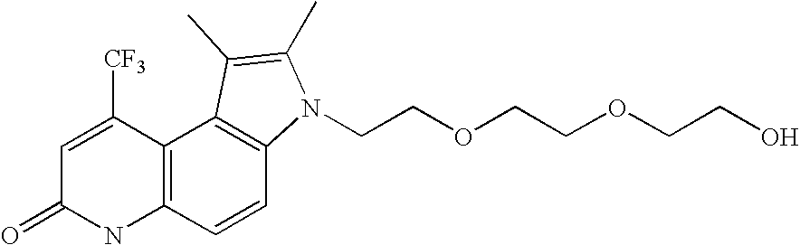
C12=C(C=CC3=C1C(C)=C(C)N3CCOCCOCCO)NC(=O)C=C2[CF3]
